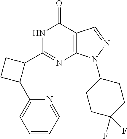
C12=C(N(C3CCC(F)(F)CC3)N=C1)N=C(C1CCC1C1=CC=CC=N1)NC2=O
